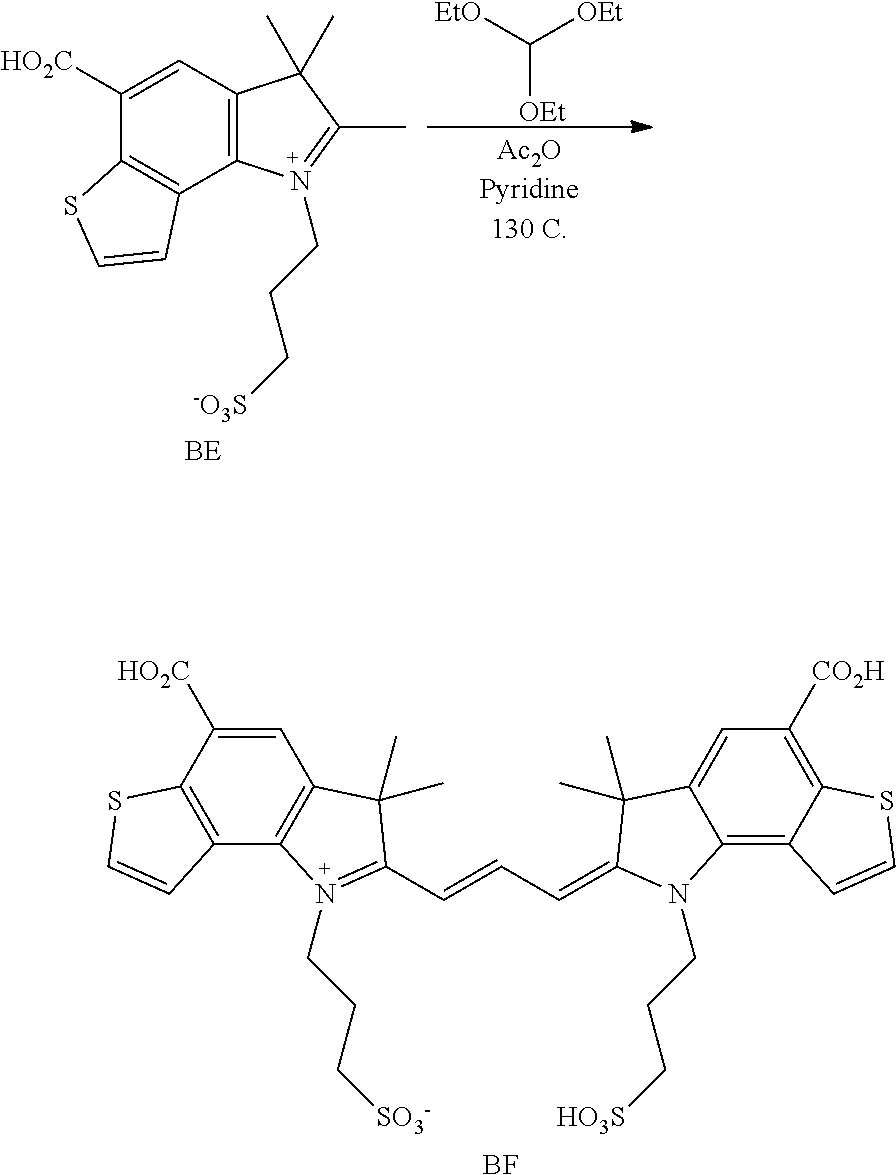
C12=C(C([HO2C])=CC3=C1N(CCC[SO3-])=C(C=CC=C1N(CCC[HO3S])C4=C5C(=C([CO2H])C=C4C1(C)C)SC=C5)C3(C)C)SC=C2.[BF].C([OEt])([EtO])[OEt].[BE].[HO2C]C1=CC2=C(C3=C1SC=C3)N(CCC[-O3S])=C(C)C2(C)C
